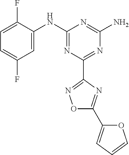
C1=C(F)C(NC2=NC(C3=NOC(C4=CC=CO4)=N3)=NC(N)=N2)=CC(F)=C1
